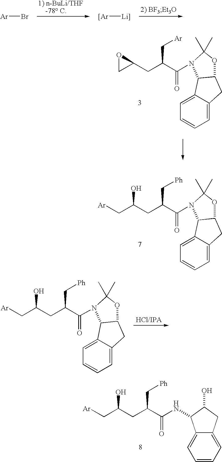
[Ar]Br.[[Ar][Li]].C(CC(C(N1C2C3=CC=CC=C3CC2OC1(C)C)=O)C[Ph])(C[Ar])O.C1(CC(C(N2C3C4=CC=CC=C4CC3OC2(C)C)=O)C[Ar])OC1.C(CC(C(N1C2C3=CC=CC=C3CC2OC1(C)C)=O)C[Ph])(C[Ar])O.C(CC(C(NC1C2=CC=CC=C2CC1O)=O)C[Ph])(C[Ar])O
